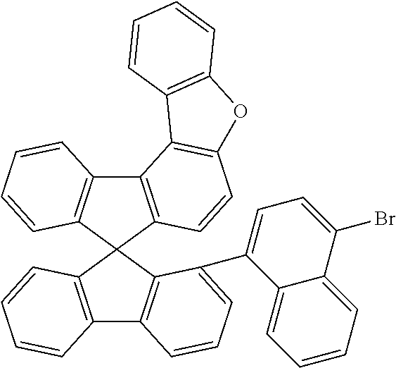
C12=C(C3(C4=C1C=CC=C4)C1=C(C4=C3C(C3=CC=C(Br)C5=CC=CC=C35)=CC=C4)C=CC=C1)C=CC1=C2C2=C(O1)C=CC=C2
